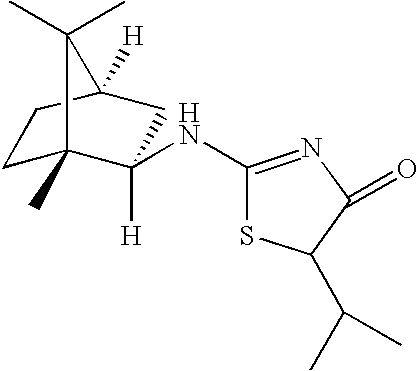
C1C2(C)C([H])(NC3=NC(=O)C(C(C)C)S3)CC([H])(C1)C2(C)C
